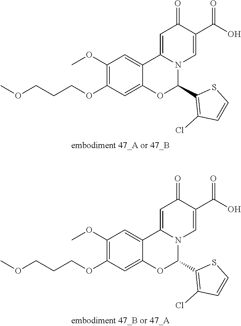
C1(OC)=C(OCCCOC)C=C2C(=C1)C1=CC(=O)C(C(=O)O)=CN1C(C1=C(Cl)C=CS1)O2.C1(OC)=C(OCCCOC)C=C2C(=C1)C1=CC(=O)C(C(=O)O)=CN1C(C1=C(Cl)C=CS1)O2
